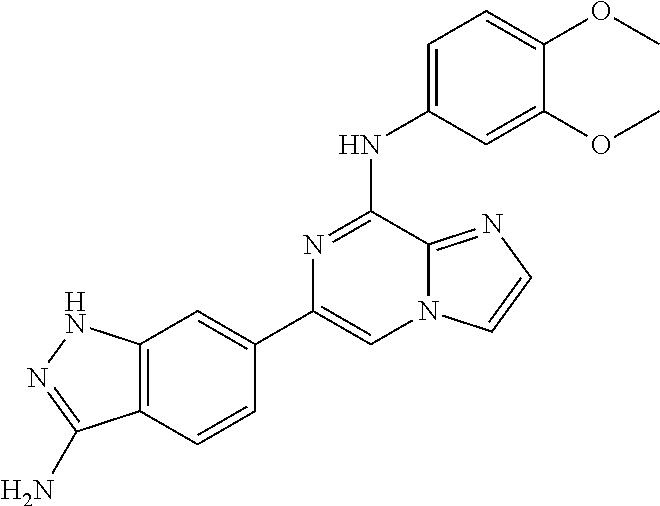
C12=C(C=CC(C3=CN4C(=NC=C4)C(NC4=CC=C(OC)C(OC)=C4)=N3)=C1)C(N)=NN2
